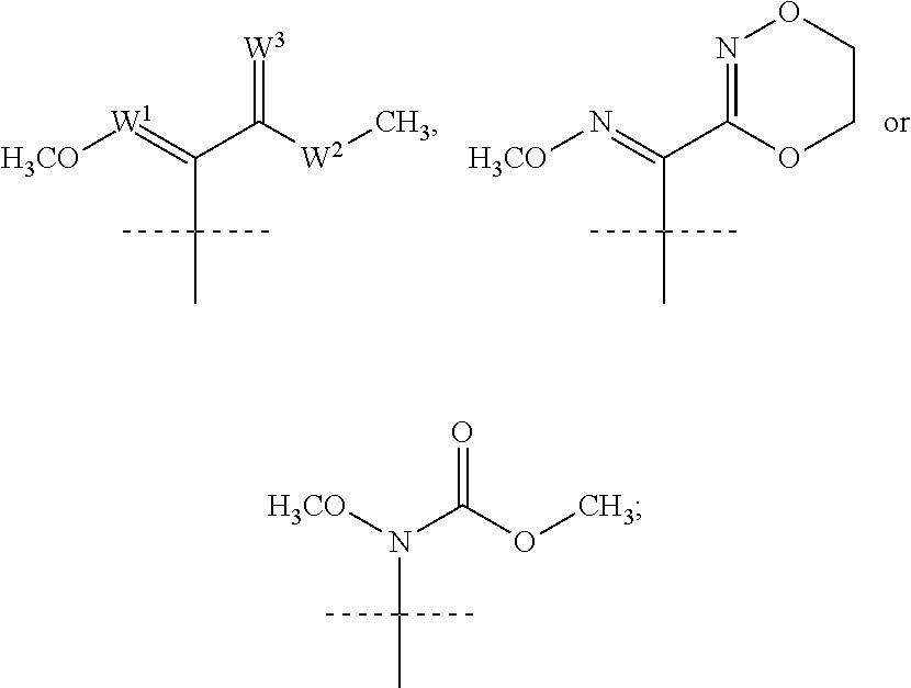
[H3CO][W1]=C(C([W2]C)=[W3])C(C)(C)C.[H3CO]N=C(C1=NOCCO1)C(C)(C)C.[H3CO]N(C(OC)=O)C(C)(C)C
